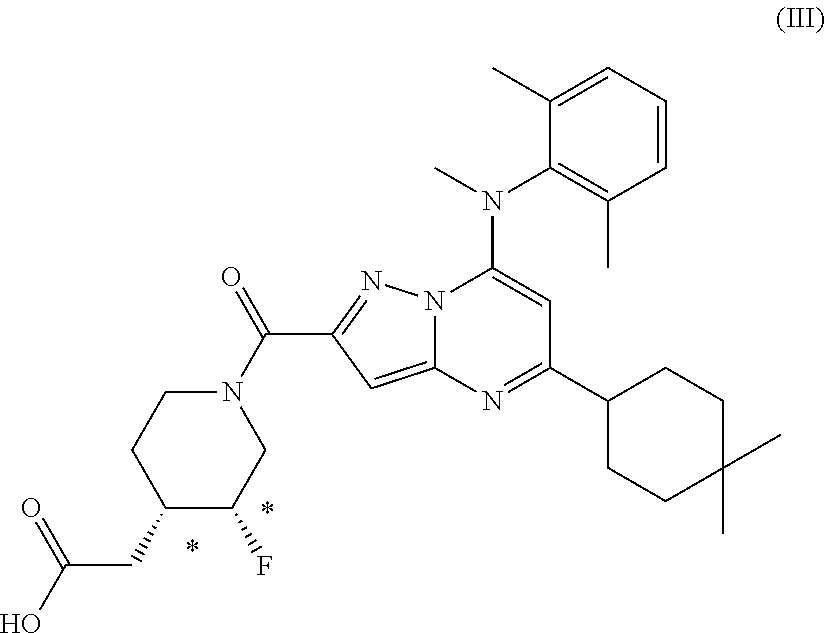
C1(C2=NC3=CC(C(N4CCC(CC(O)=O)C(F)C4)=O)=NN3C(N(C3=C(C)C=CC=C3C)C)=C2)CCC(C)(C)CC1
